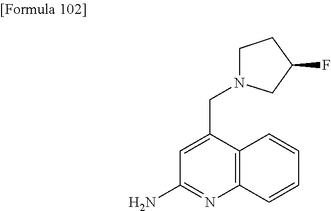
C1(N)=NC2=C(C(CN3CCC(F)C3)=C1)C=CC=C2
